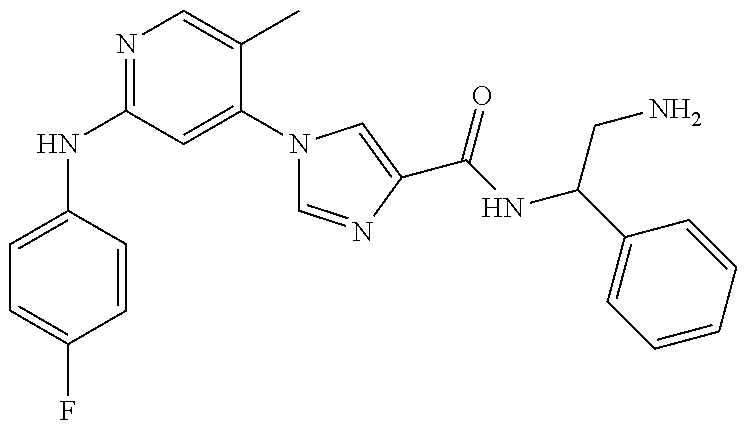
N(C1=NC=C(C)C(N2C=NC(C(NC(C3=CC=CC=C3)CN)=O)=C2)=C1)C1=CC=C(F)C=C1
